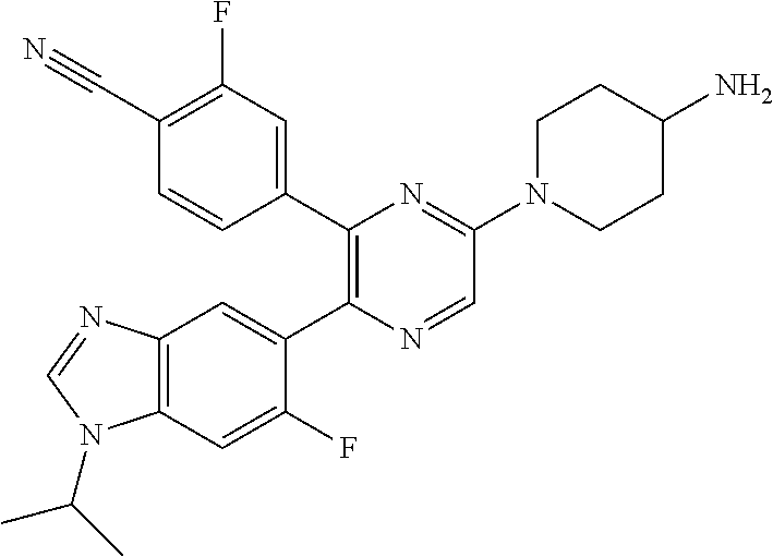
C1(C#N)=C(F)C=C(C2=C(C3=CC4=C(C=C3F)N(C(C)C)C=N4)N=CC(N3CCC(N)CC3)=N2)C=C1
